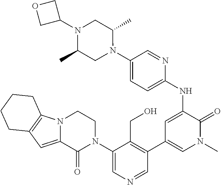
C1(N2CCN3C(=CC4=C3CCCC4)C2=O)=CN=CC(C2=CN(C)C(=O)C(NC3=CC=C(N4C(C)CN(C5COC5)C(C)C4)C=N3)=C2)=C1CO
